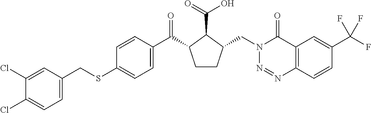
C1=C(CSC2=CC=C(C(=O)C3CCC(CN4N=NC5=C(C4=O)C=C(C(F)(F)F)C=C5)C3C(=O)O)C=C2)C=C(Cl)C(Cl)=C1
